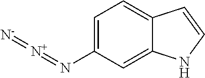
C1=C(N=[N+]=[N-])C=C2C(=C1)C=CN2
